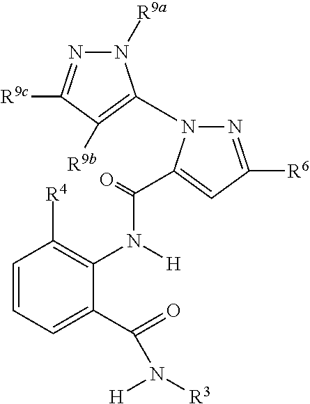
N1([R9a])N=C([R9c])C([R9b])=C1N1N=C([R6])C=C1C(N([H])C1=C([R4])C=CC=C1C(=O)N([H])[R3])=O
